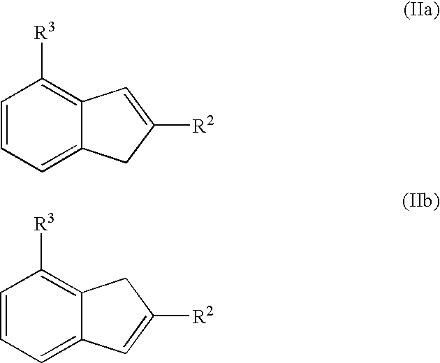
C1=CC=C2C(=C1[R3])C=C([R2])C2.C1=CC=C2C(=C1[R3])CC([R2])=C2
